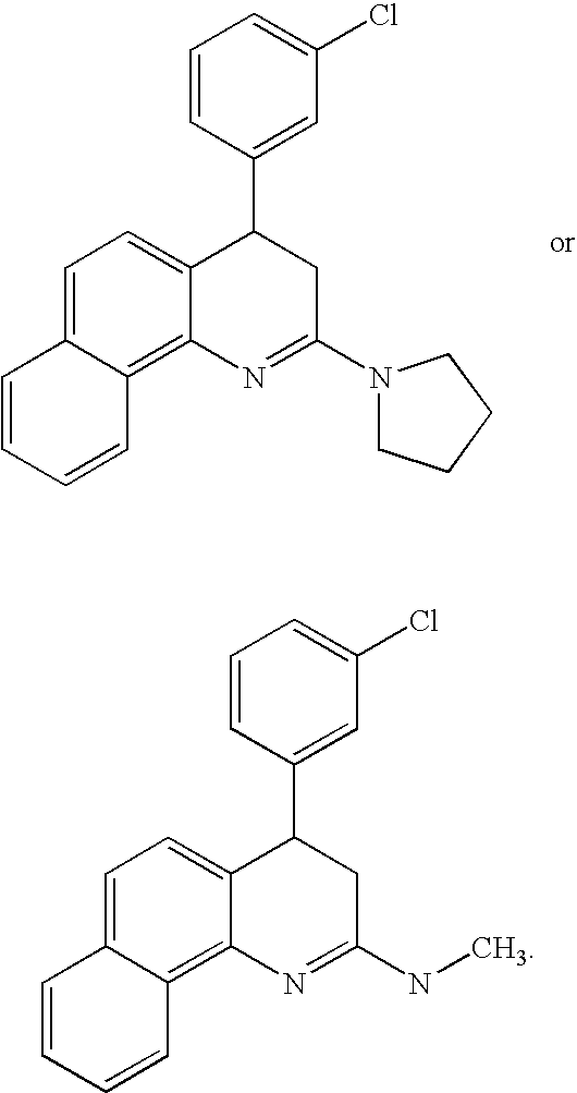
C1=CC=CC2=C3C(=CC=C12)C(C1=CC(Cl)=CC=C1)CC(N1CCCC1)=N3.C1=CC=CC2=C3C(=CC=C12)C(C1=CC(Cl)=CC=C1)CC(NC)=N3
